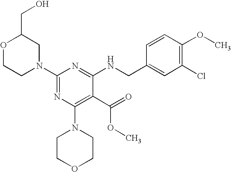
C1N(C2=NC(N3CCOCC3)=C(C(=O)OC)C(NCC3=CC(Cl)=C(OC)C=C3)=N2)CC(CO)OC1
